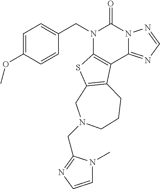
C1=CC(OC)=CC=C1CN1C2=C(C3=NC=NN3C1=O)C1=C(S2)CN(CC2=NC=CN2C)CCC1
